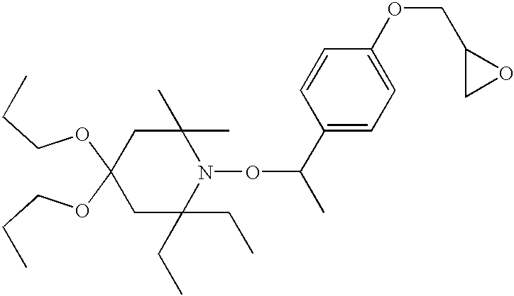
C1C(CC)(CC)N(OC(C)C2=CC=C(OCC3CO3)C=C2)C(C)(C)CC1(OCCC)OCCC
